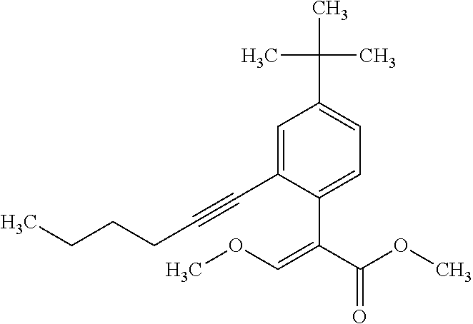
C1=C(C#CCCCC)C(C(C(OC)=O)=COC)=CC=C1C(C)(C)C
